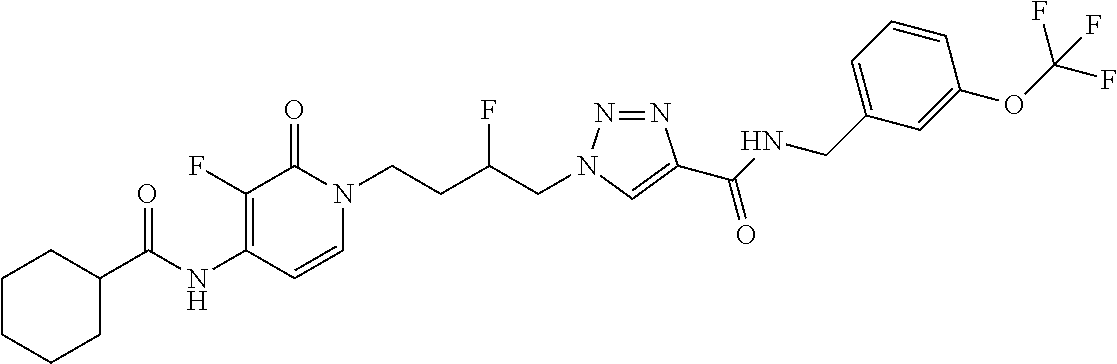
N(C1=C(F)C(=O)N(CCC(CN2N=NC(C(NCC3=CC=CC(OC(F)(F)F)=C3)=O)=C2)F)C=C1)C(=O)C1CCCCC1
